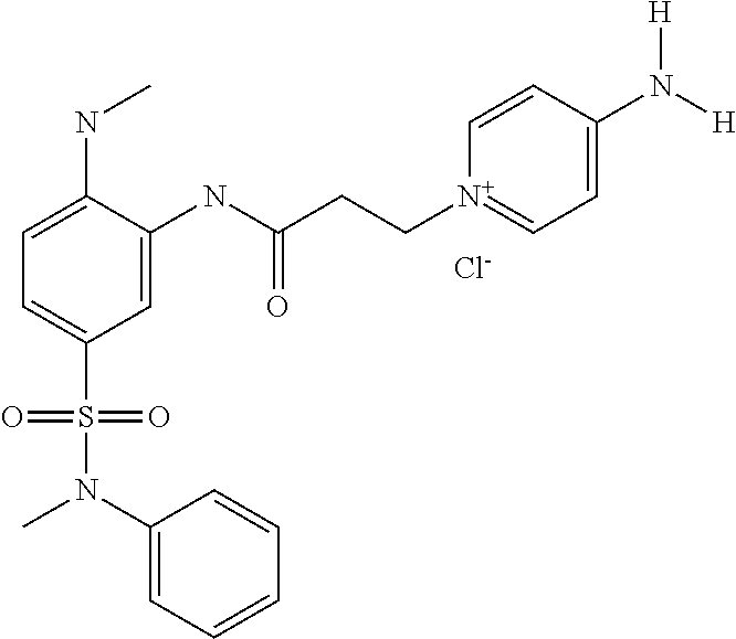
C1=C(NC)C(NC(CC[N+]2=CC=C(N([H])[H])C=C2)=O)=CC(S(N(C2=CC=CC=C2)C)(=O)=O)=C1.[Cl-]
